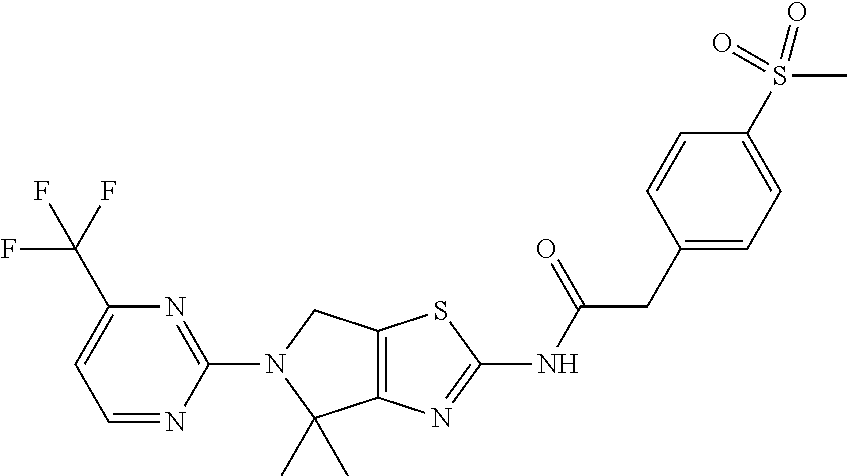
C12=C(N=C(NC(CC3=CC=C(S(C)(=O)=O)C=C3)=O)S1)C(C)(C)N(C1=NC(C(F)(F)F)=CC=N1)C2
